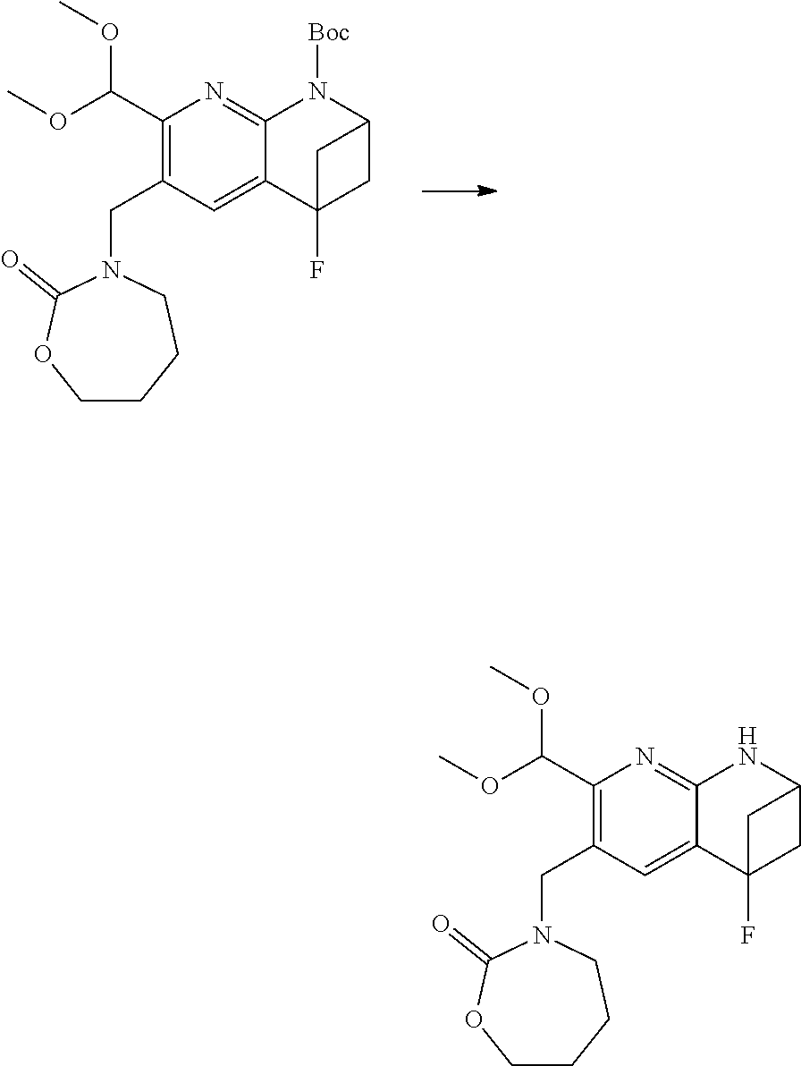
C1(C(OC)OC)=C(CN2C(=O)OCCCC2)C=C2C(=N1)N([Boc])C1CC2(F)C1.C1(C(OC)OC)=C(CN2C(=O)OCCCC2)C=C2C(=N1)NC1CC2(F)C1
